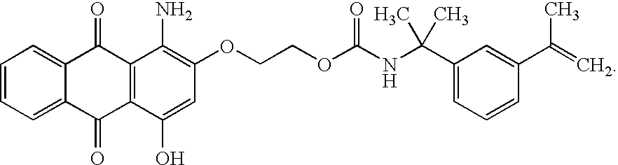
C1=CC=C2C(=C1)C(=O)C1=C(C2=O)C(O)=CC(OCCOC(NC(C2=CC=CC(C(=C)C)=C2)(C)C)=O)=C1N
